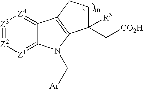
[Z3]1=[Z2][Z1]=C2C(=[Z4]1)C1=C(N2C[Ar])C([R3])(C[CO2H])CC1
